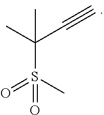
C(S(C)(=O)=O)(C)(C#C)C
